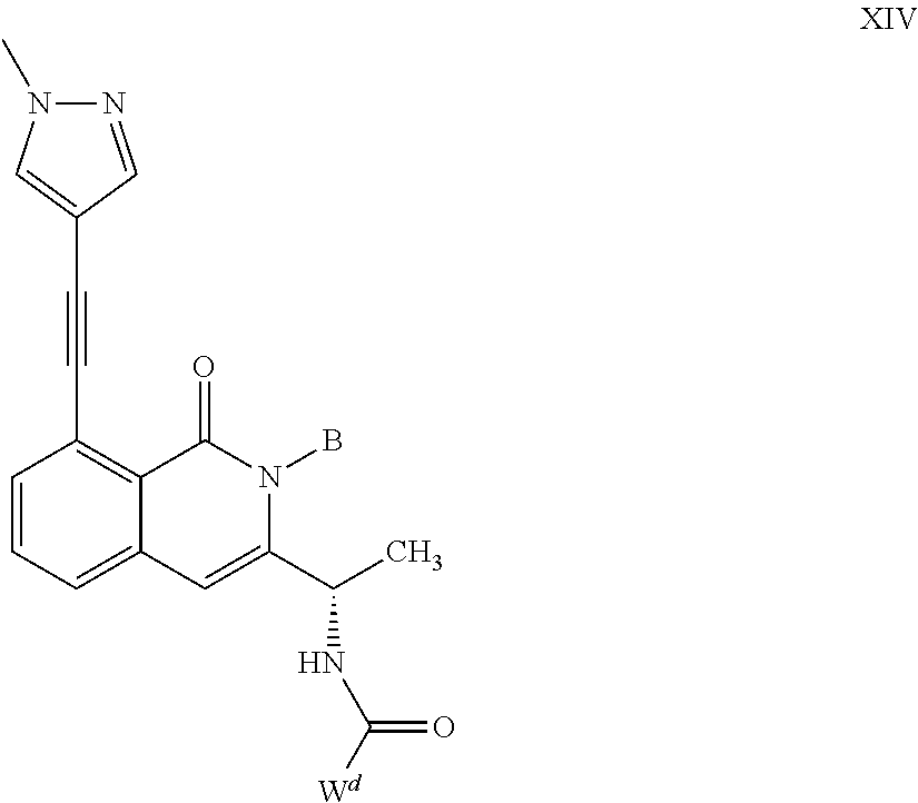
C1=CC=C2C(=C1C#CC1=CN(C)N=C1)C(=O)N(B)C(C(C)NC([Wd])=O)=C2
